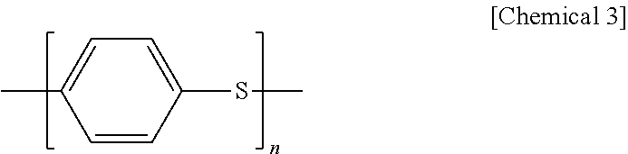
CSC1=CC=C(C)C=C1
